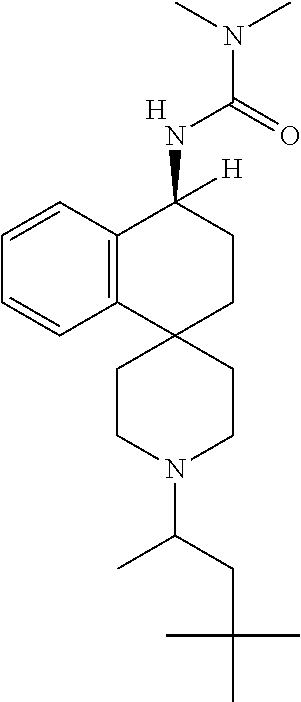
C12=C(C=CC=C1)C(NC(N(C)C)=O)([H])CCC21CCN(C(CC(C)(C)C)C)CC1.[H]
